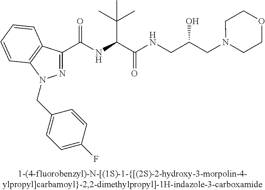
C(=O)(NC(C(C)(C)C)C(=O)NCC(CN1CCOCC1)O)C1=NN(CC2=CC=C(F)C=C2)C2=C1C=CC=C2
